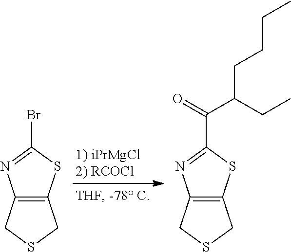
C12=C(SC(Br)=N1)CSC2.C12=C(SC(C(=O)C(CC)CCCC)=N1)CSC2
